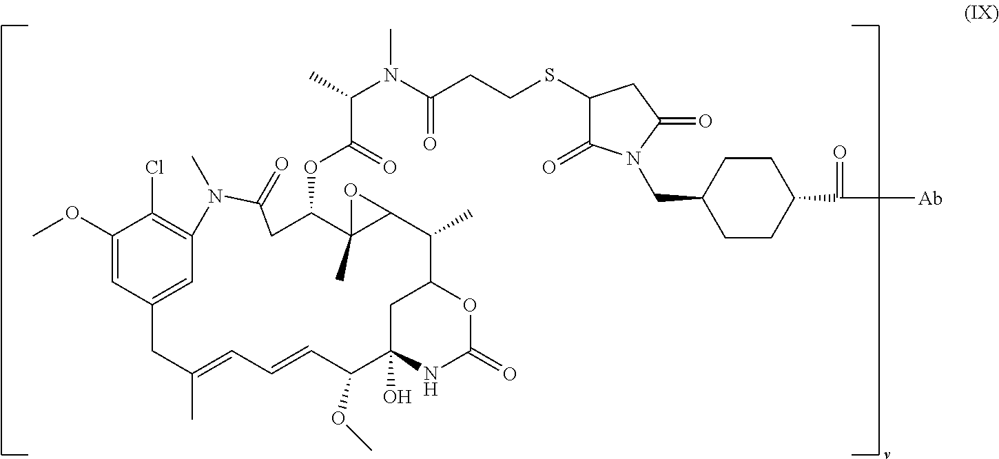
C1(OC)=CC2=CC(=C1Cl)N(C)C(=O)CC(OC(C(C)N(C(CCSC1C(=O)N(CC3CCC(C(=O)[Ab])CC3)C(=O)C1)=O)C)=O)C1(C)C(C(C)C3OC(=O)NC(O)(C(OC)C=CC=C(C)C2)C3)O1
